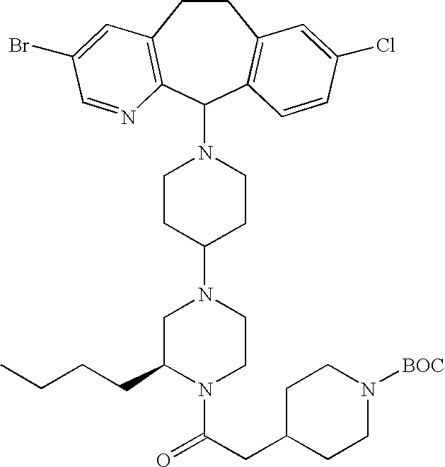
C1CC(N2CC(CCCC)N(C(CC3CCN([BOC])CC3)=O)CC2)CCN1C1C2=C(CCC3=C1C=CC(Cl)=C3)C=C(Br)C=N2
